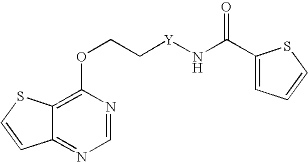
C12=NC=NC(OCC[Y]NC(=O)C3=CC=CS3)=C1SC=C2
